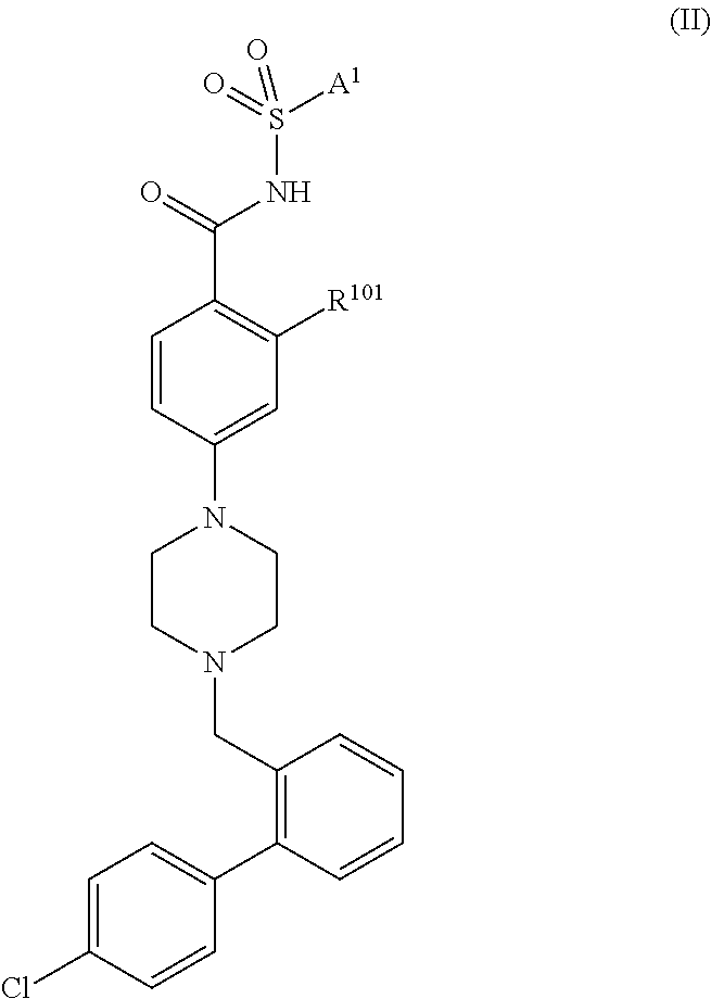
C1(CN2CCN(C3=CC([R101])=C(C(=O)NS([A1])(=O)=O)C=C3)CC2)=C(C2=CC=C(Cl)C=C2)C=CC=C1
